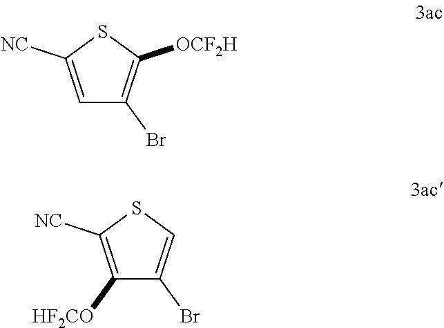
C1=C([NC])SC([OCF2H])=C1Br.C1([HF2CO])=C([NC])SC=C1Br
